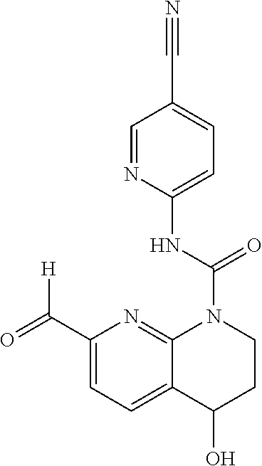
C1(C([H])=O)=CC=C2C(=N1)N(C(NC1=CC=C(C#N)C=N1)=O)CCC2O
